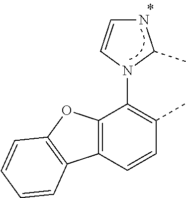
C1(C)=C(N2C=CNC2C)C2=C(C=C1)C1=C(O2)C=CC=C1
